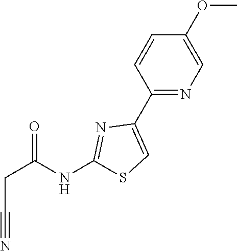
C(C#N)C(=O)NC1=NC(C2=NC=C(OC)C=C2)=CS1
